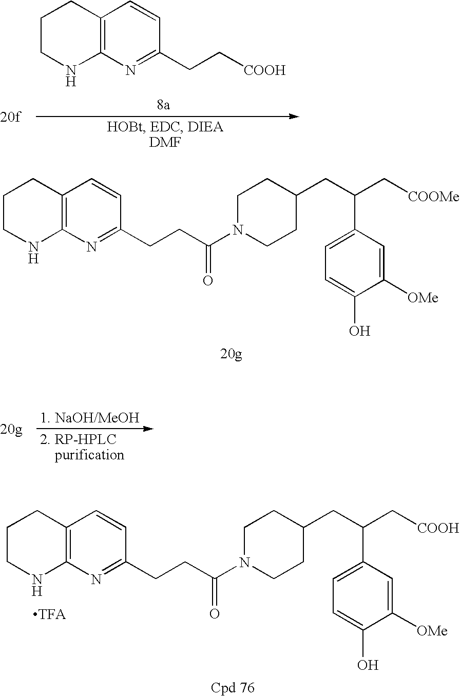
C1CNC2=C(C1)C=CC(CC[COOH])=N2.C1CNC2=C(C1)C=CC(CCC(N1CCC(CC(C[COOMe])C3=CC=C(O)C([OMe])=C3)CC1)=O)=N2.C1CNC2=C(C1)C=CC(CCC(N1CCC(CC(C[COOH])C3=CC=C(O)C([OMe])=C3)CC1)=O)=N2
